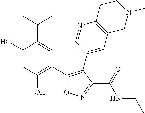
C1(O)=CC(O)=C(C2=C(C3=CC4=C(N=C3)CCN(C)C4)C(C(=O)NCC)=NO2)C=C1C(C)C
